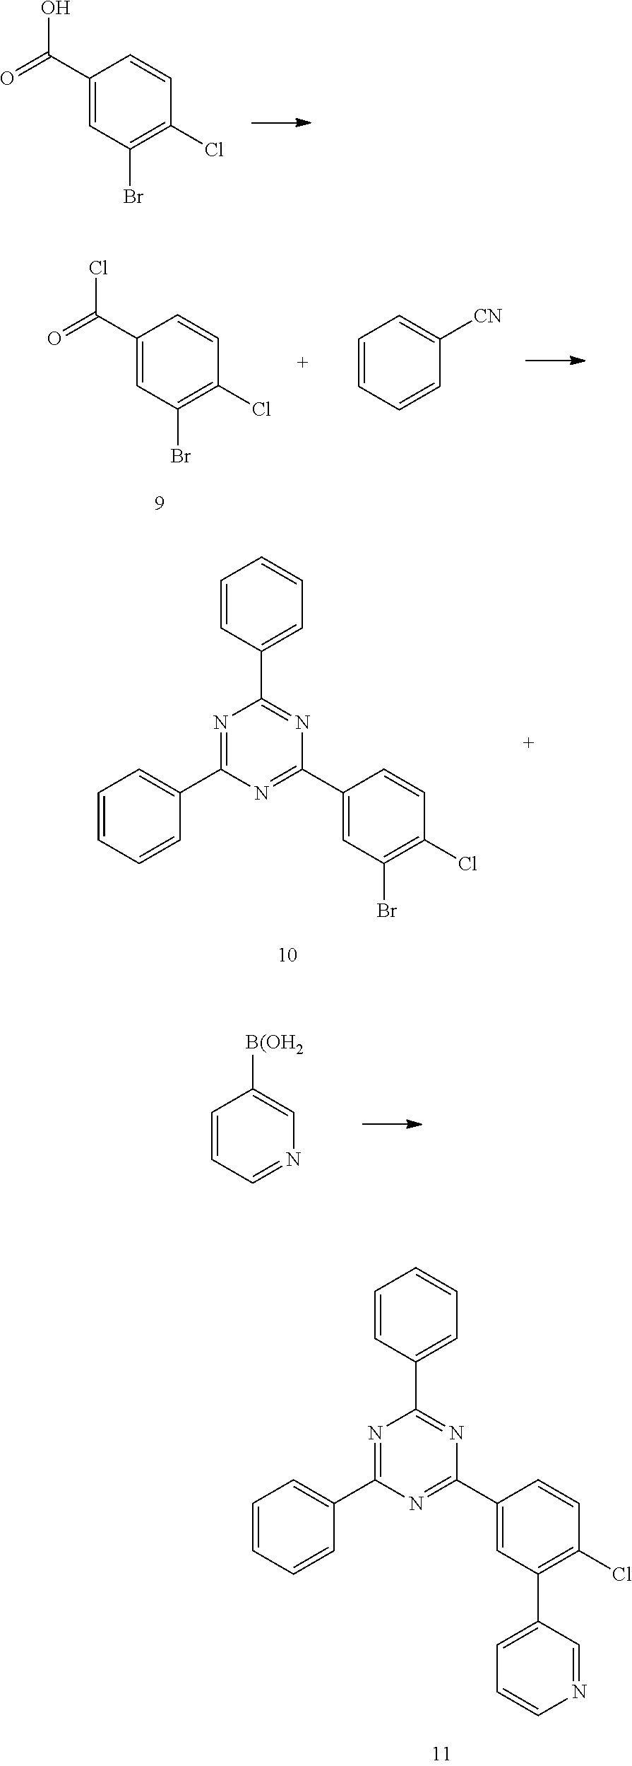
C1(C(=O)O)=CC(Br)=C(Cl)C=C1.C1(C(=O)Cl)=CC(Br)=C(Cl)C=C1.C1=CC=CC([CN])=C1.C1=CC(C2=NC(C3=CC(Br)=C(Cl)C=C3)=NC(C3=CC=CC=C3)=N2)=CC=C1.C1=CC=NC=C1[B(OH2].C1=CC(C2=NC(C3=CC(C4=CC=CN=C4)=C(Cl)C=C3)=NC(C3=CC=CC=C3)=N2)=CC=C1
